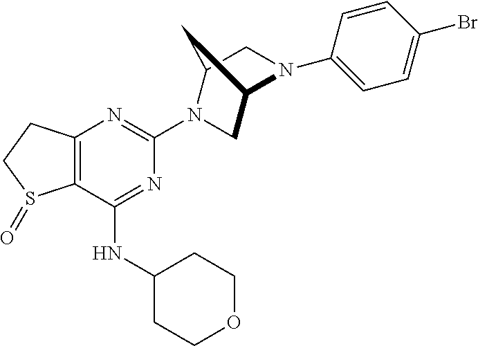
C12=C(C(NC3CCOCC3)=NC(N3C4CN(C5=CC=C(Br)C=C5)C(C3)C4)=N1)S(=O)CC2
